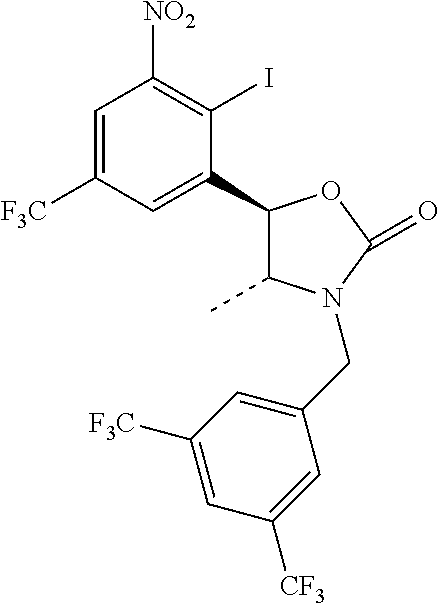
C1=C([F3C])C=C(C2C(C)N(CC3=CC([F3C])=CC([CF3])=C3)C(=O)O2)C(I)=C1[NO2]
